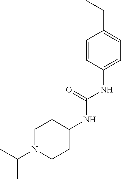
C1=C(NC(NC2CCN(C(C)C)CC2)=O)C=CC(CC)=C1
